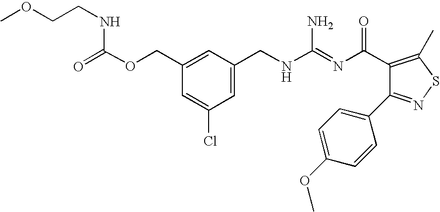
C(C1=CC(CNC(=NC(=O)C2=C(C)SN=C2C2=CC=C(OC)C=C2)N)=CC(Cl)=C1)OC(NCCOC)=O
